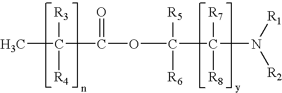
C(C(=O)OC([R5])(C([R7])([R8])N([R1])[R2])[R6])([R3])([R4])C
